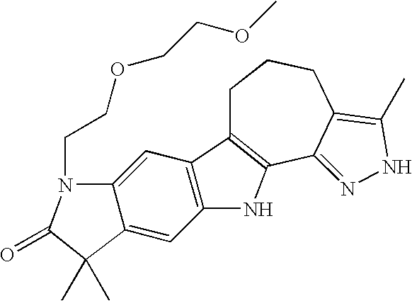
C1C2=C(C3=NNC(C)=C3CC1)NC1=C2C=C2C(=C1)C(C)(C)C(=O)N2CCOCCOC
